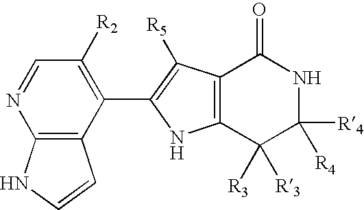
C12=C(C(C3=C([R5])C4=C(N3)C([R3])([R3])C([R4])([R4])NC4=O)=C([R2])C=N1)C=CN2
